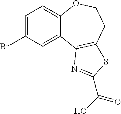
C1=C(Br)C=C2C(=C1)OCCC1=C2N=C(C(O)=O)S1
